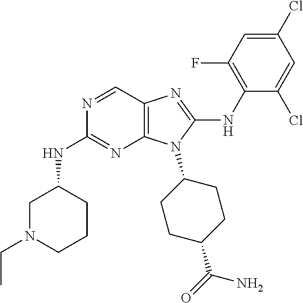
N1=CC2=C(N=C1NC1CN(CC)CCC1)N(C1CCC(C(=O)N)CC1)C(NC1=C(F)C=C(Cl)C=C1Cl)=N2
